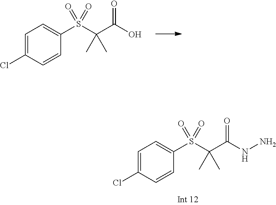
C1=C(Cl)C=CC(S(C(C(NN)=O)(C)C)(=O)=O)=C1.C1=C(Cl)C=CC(S(C(C(O)=O)(C)C)(=O)=O)=C1
